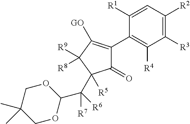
C1([R1])=CC([R2])=C([R3])C([R4])=C1C1=C([GO])C([R9])([R8])C(C(C2OCC(C)(C)CO2)([R7])[R6])([R5])C1=O
